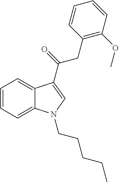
C1=CC=C2C(=C1)C(C(CC1=C(OC)C=CC=C1)=O)=CN2CCCCC
